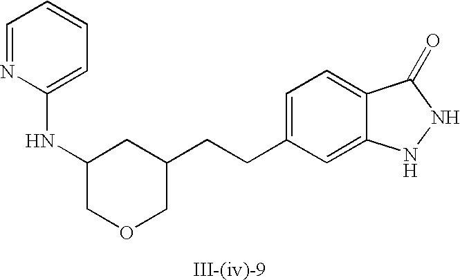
C1=C(CCC2COCC(NC3=CC=CC=N3)C2)C=C2C(=C1)C(=O)NN2
